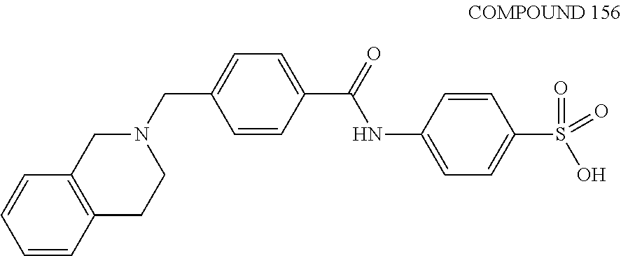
C1=C(CN2CC3=C(CC2)C=CC=C3)C=CC(C(=O)NC2=CC=C(S(=O)(O)=O)C=C2)=C1
